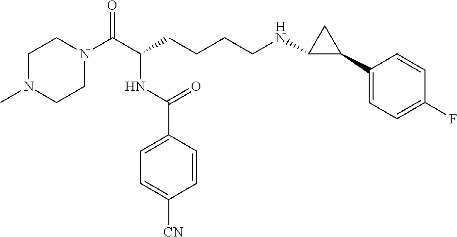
C1N(C)CCN(C(C(CCCCNC2C(C3=CC=C(F)C=C3)C2)NC(C2=CC=C([CN])C=C2)=O)=O)C1
